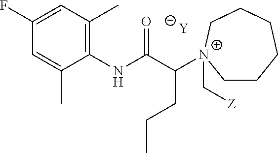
[Y].C1=C(C)C(NC(C([N+]2(C[Z])CCCCCC2)CCC)=O)=C(C)C=C1F
